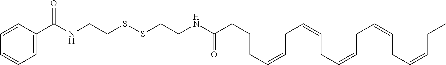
C1(C(NCCSSCCNC(CCCC=CCC=CCC=CCC=CCC=CCC)=O)=O)=CC=CC=C1
